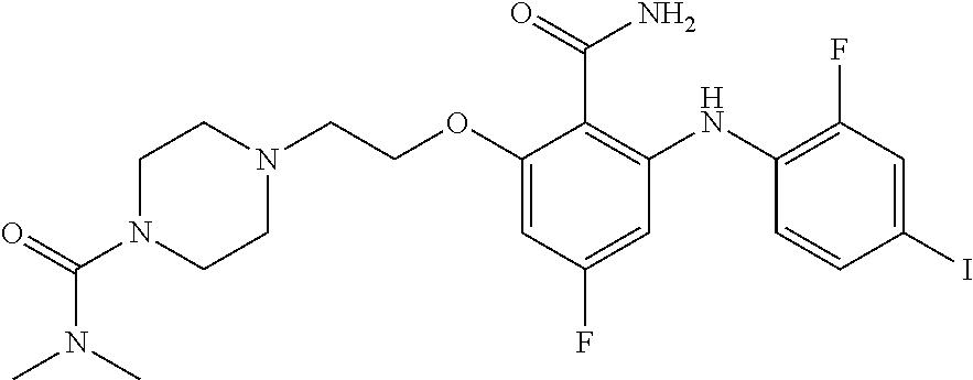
N1(CCOC2=CC(F)=CC(NC3=C(F)C=C(I)C=C3)=C2C(N)=O)CCN(C(=O)N(C)C)CC1
